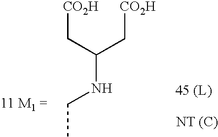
C(NC(C[CO2H])C[CO2H])C.[NT (C)]
